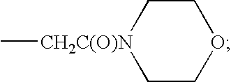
[CH2C(O)N]1(C)CCOCC1
